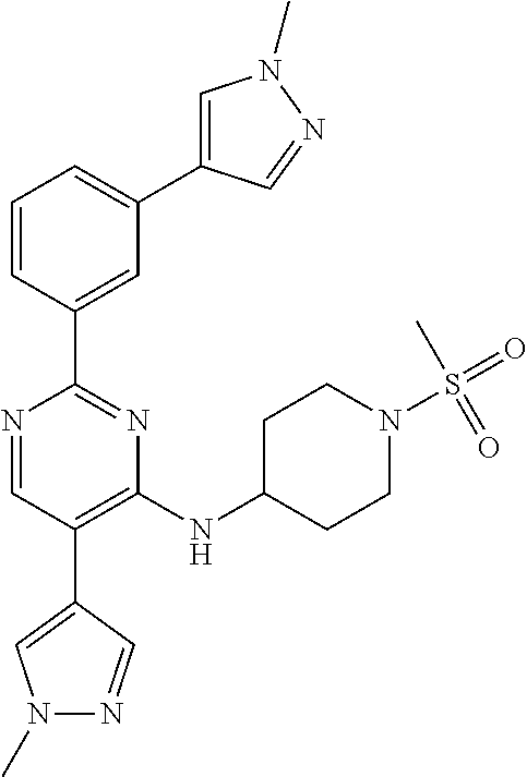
N1=CC(C2=CN(C)N=C2)=C(NC2CCN(S(=O)(C)=O)CC2)N=C1C1=CC(C2=CN(C)N=C2)=CC=C1
